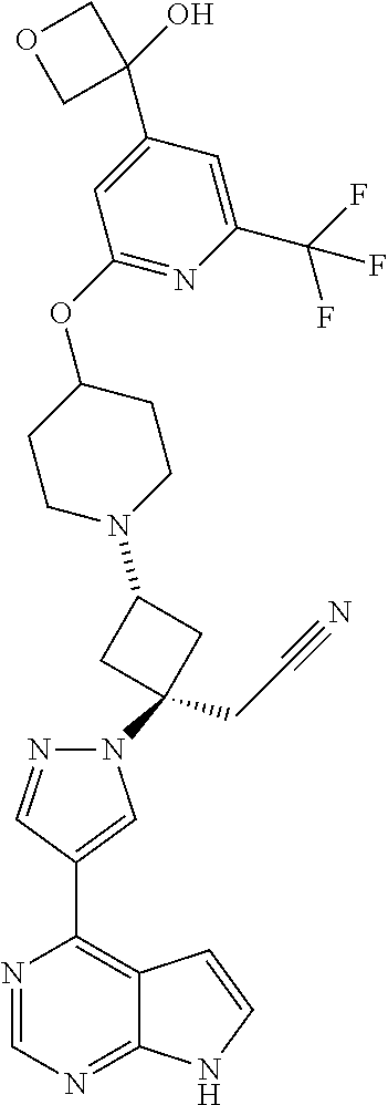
N1=CN=C2C(=C1C1=CN(C3(CC#N)CC(N4CCC(OC5=NC(C(F)(F)F)=CC(C6(O)COC6)=C5)CC4)C3)N=C1)C=CN2
